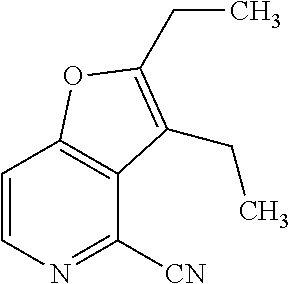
C1=CN=C([CN])C2=C1OC(CC)=C2CC
